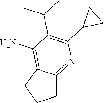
C1C2=NC(C3CC3)=C(C(C)C)C(N)=C2CC1
